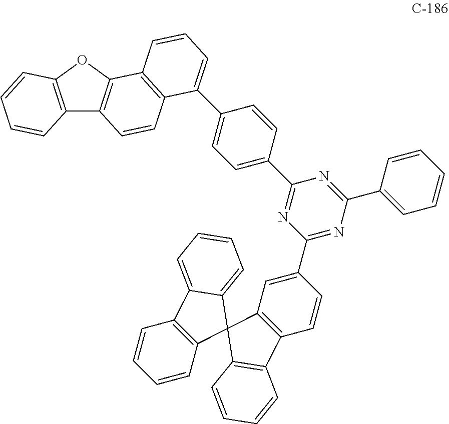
C12=C(OC3=C1C=CC1=C3C=CC=C1C1=CC=C(C3=NC(C4=CC5=C(C=C4)C4=C(C=CC=C4)C54C5=C(C=CC=C5)C5=CC=CC=C45)=NC(C4=CC=CC=C4)=N3)C=C1)C=CC=C2
